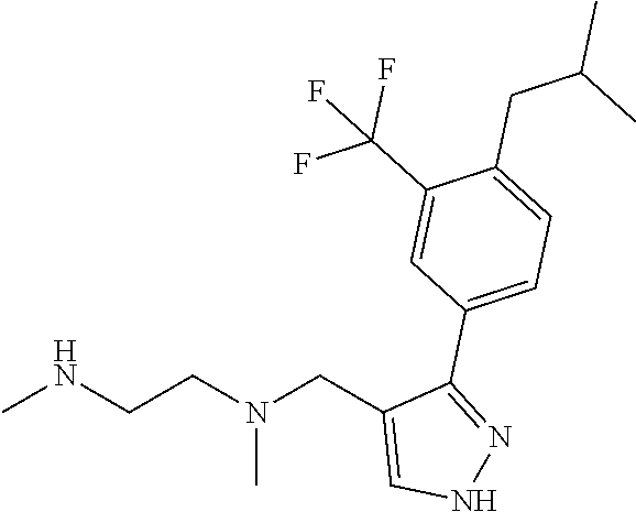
CNCCN(CC1=CNN=C1C1=CC=C(CC(C)C)C(C(F)(F)F)=C1)C
